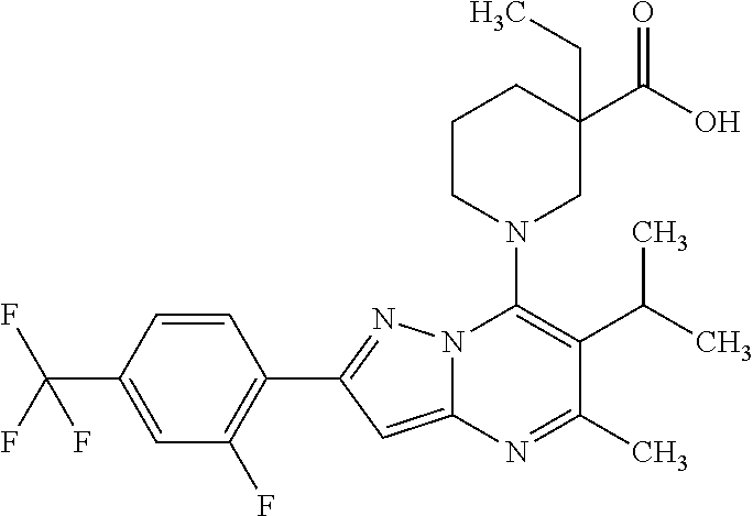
C1=CC(C(F)(F)F)=CC(F)=C1C1=NN2C(=C1)N=C(C)C(C(C)C)=C2N1CC(C(O)=O)(CC)CCC1
